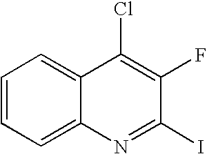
C1=CC=C2C(=C1)C(Cl)=C(F)C(I)=N2
